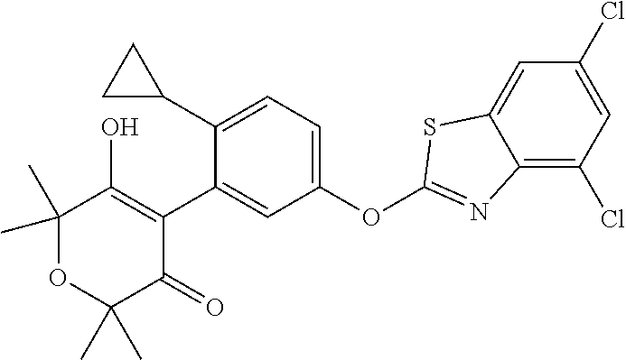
C1(C2CC2)=CC=C(OC2=NC3=C(Cl)C=C(Cl)C=C3S2)C=C1C1=C(O)C(C)(C)OC(C)(C)C1=O
